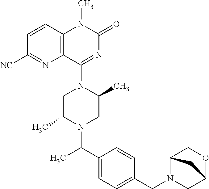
C12=C(C(N3CC(C)N(C(C4=CC=C(CN5CC6OCC5C6)C=C4)C)CC3C)=NC(=O)N1C)N=C([NC])C=C2
